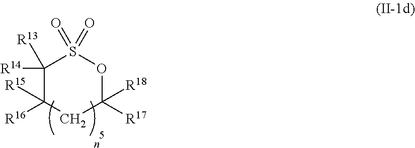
C1([R14])([R13])C([R15])([R16])CC([R18])([R17])OS1(=O)=O
